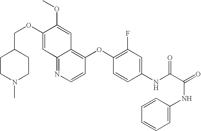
C(OC1=CC2=NC=CC(OC3=C(F)C=C(NC(C(NC4=CC=CC=C4)=O)=O)C=C3)=C2C=C1OC)C1CCN(C)CC1
